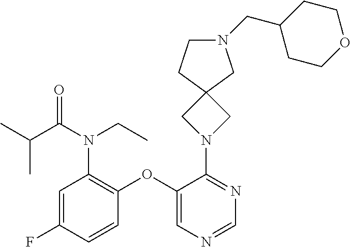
C1(OC2=C(N(C(C(C)C)=O)CC)C=C(F)C=C2)=CN=CN=C1N1CC2(C1)CCN(CC1CCOCC1)C2
